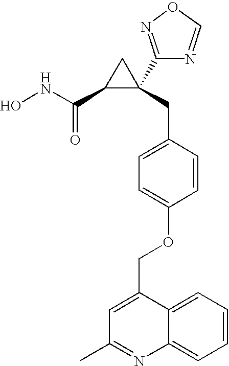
ONC(C1C(CC2=CC=C(OCC3=CC(C)=NC4=CC=CC=C34)C=C2)(C2=NOC=N2)C1)=O
